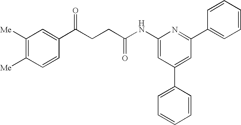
C1(NC(CCC(C2=CC([Me])=C([Me])C=C2)=O)=O)=CC(C2=CC=CC=C2)=CC(C2=CC=CC=C2)=N1
